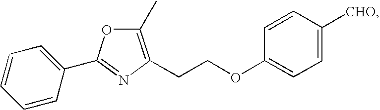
C1(C)=C(CCOC2=CC=C([CHO])C=C2)N=C(C2=CC=CC=C2)O1
